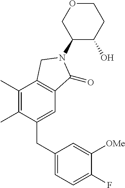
C1(CC2=CC=C(F)C([OMe])=C2)=CC2=C(C(C)=C1C)CN(C1C(O)CCOC1)C2=O
